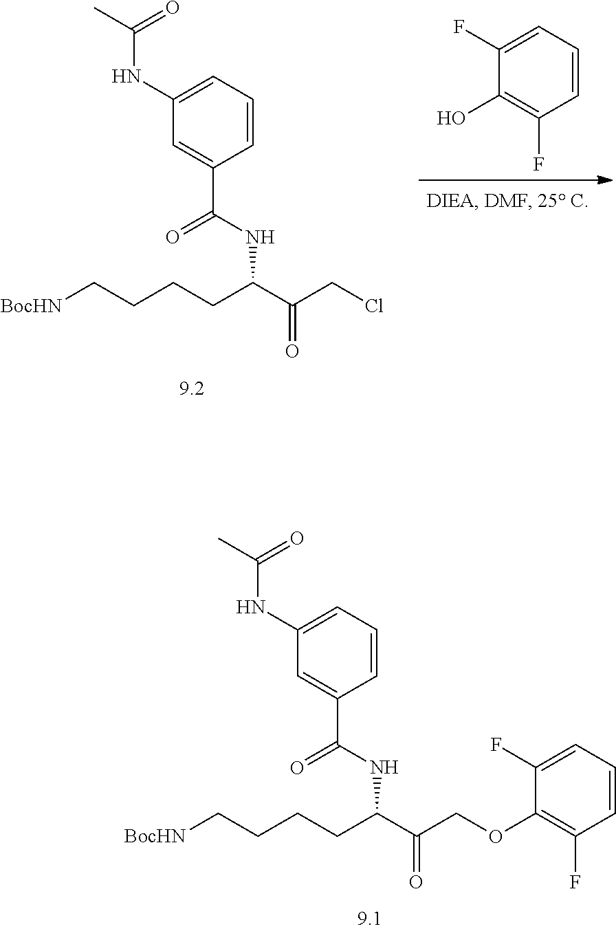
C(NC(C(COC1=C(F)C=CC=C1F)=O)CCCC[BocHN])(=O)C1=CC(NC(C)=O)=CC=C1.C1(F)=CC=CC(F)=C1O.C(NC(C(CCl)=O)CCCC[BocHN])(=O)C1=CC(NC(C)=O)=CC=C1
